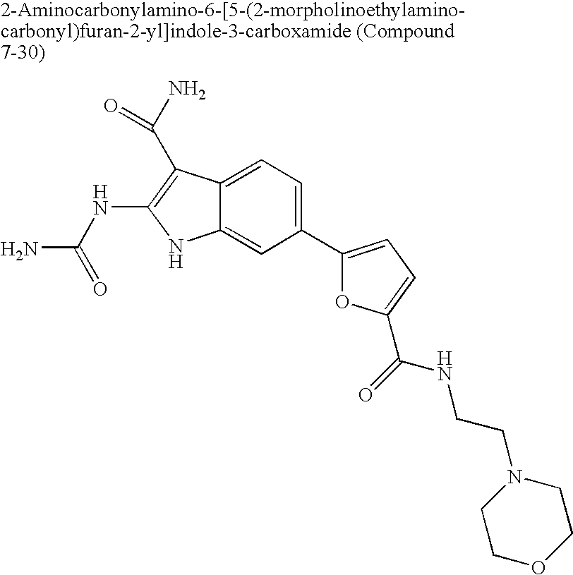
C1(C2=CC=C(C(=O)NCCN3CCOCC3)O2)=CC=C2C(=C1)NC(NC(N)=O)=C2C(N)=O
